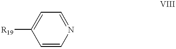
C1=CN=CC=C1[R19]
